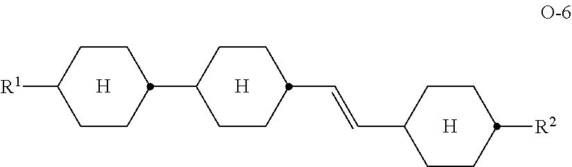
[H].C1CC(C2CCC(C=CC3CCC([R2])CC3)CC2)CCC1[R1].[H].[H]
